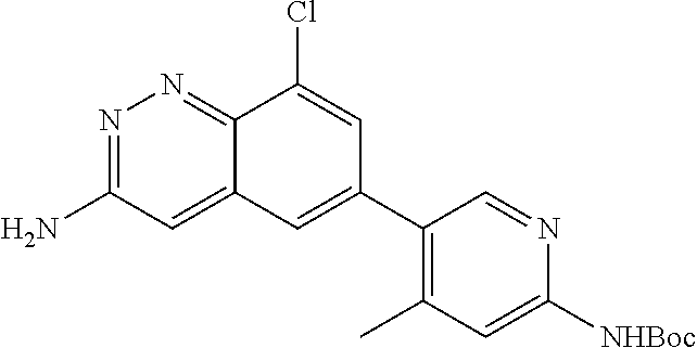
C1(N)=NN=C2C(Cl)=CC(C3=C(C)C=C([NHBoc])N=C3)=CC2=C1
